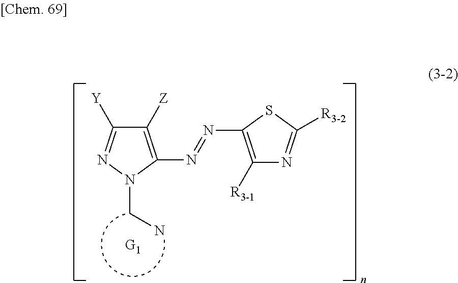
C1([Z])=C(N=NC2=C([R3-1])N=C([R3-2])S2)N(CN)N=C1[Y]
